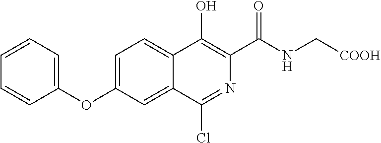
C1=C(OC2=CC=CC=C2)C=C2C(=C1)C(O)=C(C(NC[COOH])=O)N=C2Cl
